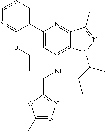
C1=CC=C(C2=CC(NCC3=NN=C(C)O3)=C3C(=N2)C(C)=NN3C(C)CC)C(OCC)=N1
